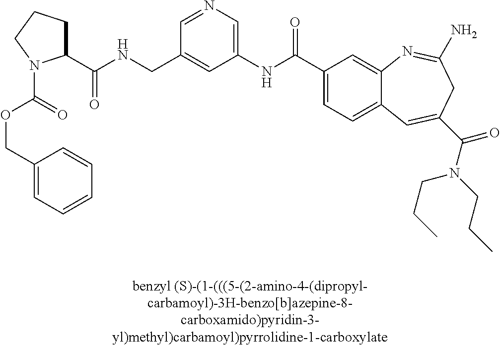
C1(C(NCC2=CC(NC(C3=CC=C4C(=C3)N=C(N)CC(C(N(CCC)CCC)=O)=C4)=O)=CN=C2)=O)CCCN1C(=O)OCC1=CC=CC=C1
